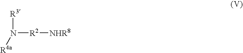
N([R2][NHR8])([R3])[R4a]
